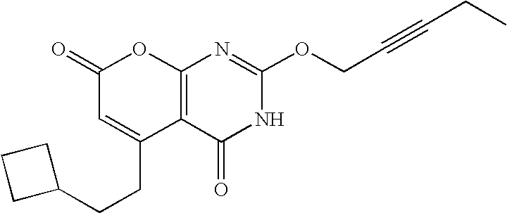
C12=C(C(=O)NC(OCC#CCC)=N1)C(CCC1CCC1)=CC(=O)O2
